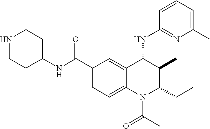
C1(C(NC2CCNCC2)=O)=CC=C2C(=C1)C(NC1=NC(C)=CC=C1)C(C)C(CC)N2C(C)=O
